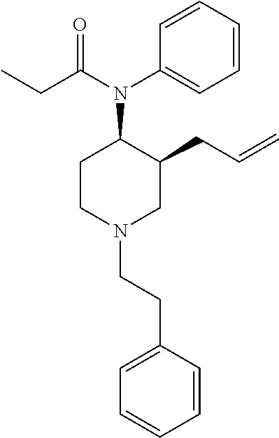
C1=CC=CC(N(C(CC)=O)C2CCN(CCC3=CC=CC=C3)CC2CC=C)=C1
